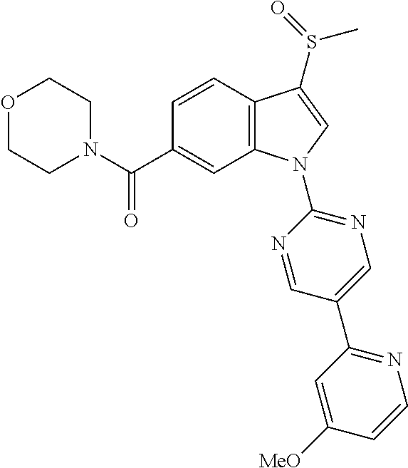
N1(C(C2=CC3=C(C=C2)C(S(=O)C)=CN3C2=NC=C(C3=NC=CC([MeO])=C3)C=N2)=O)CCOCC1
